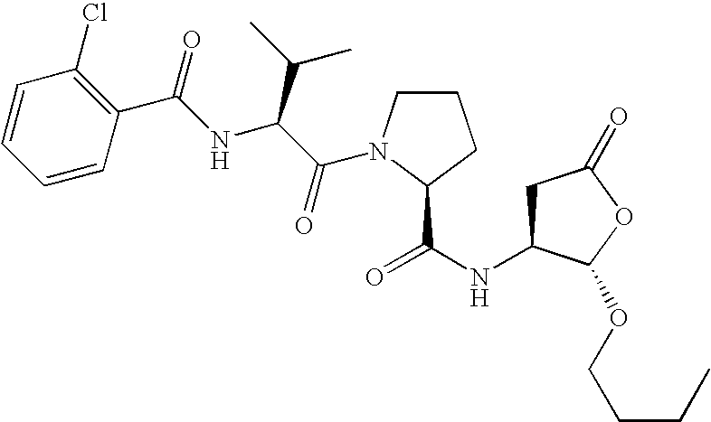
C1C(NC(=O)C2N(C(C(NC(C3=C(Cl)C=CC=C3)=O)C(C)C)=O)CCC2)C(OCCCC)OC1=O
